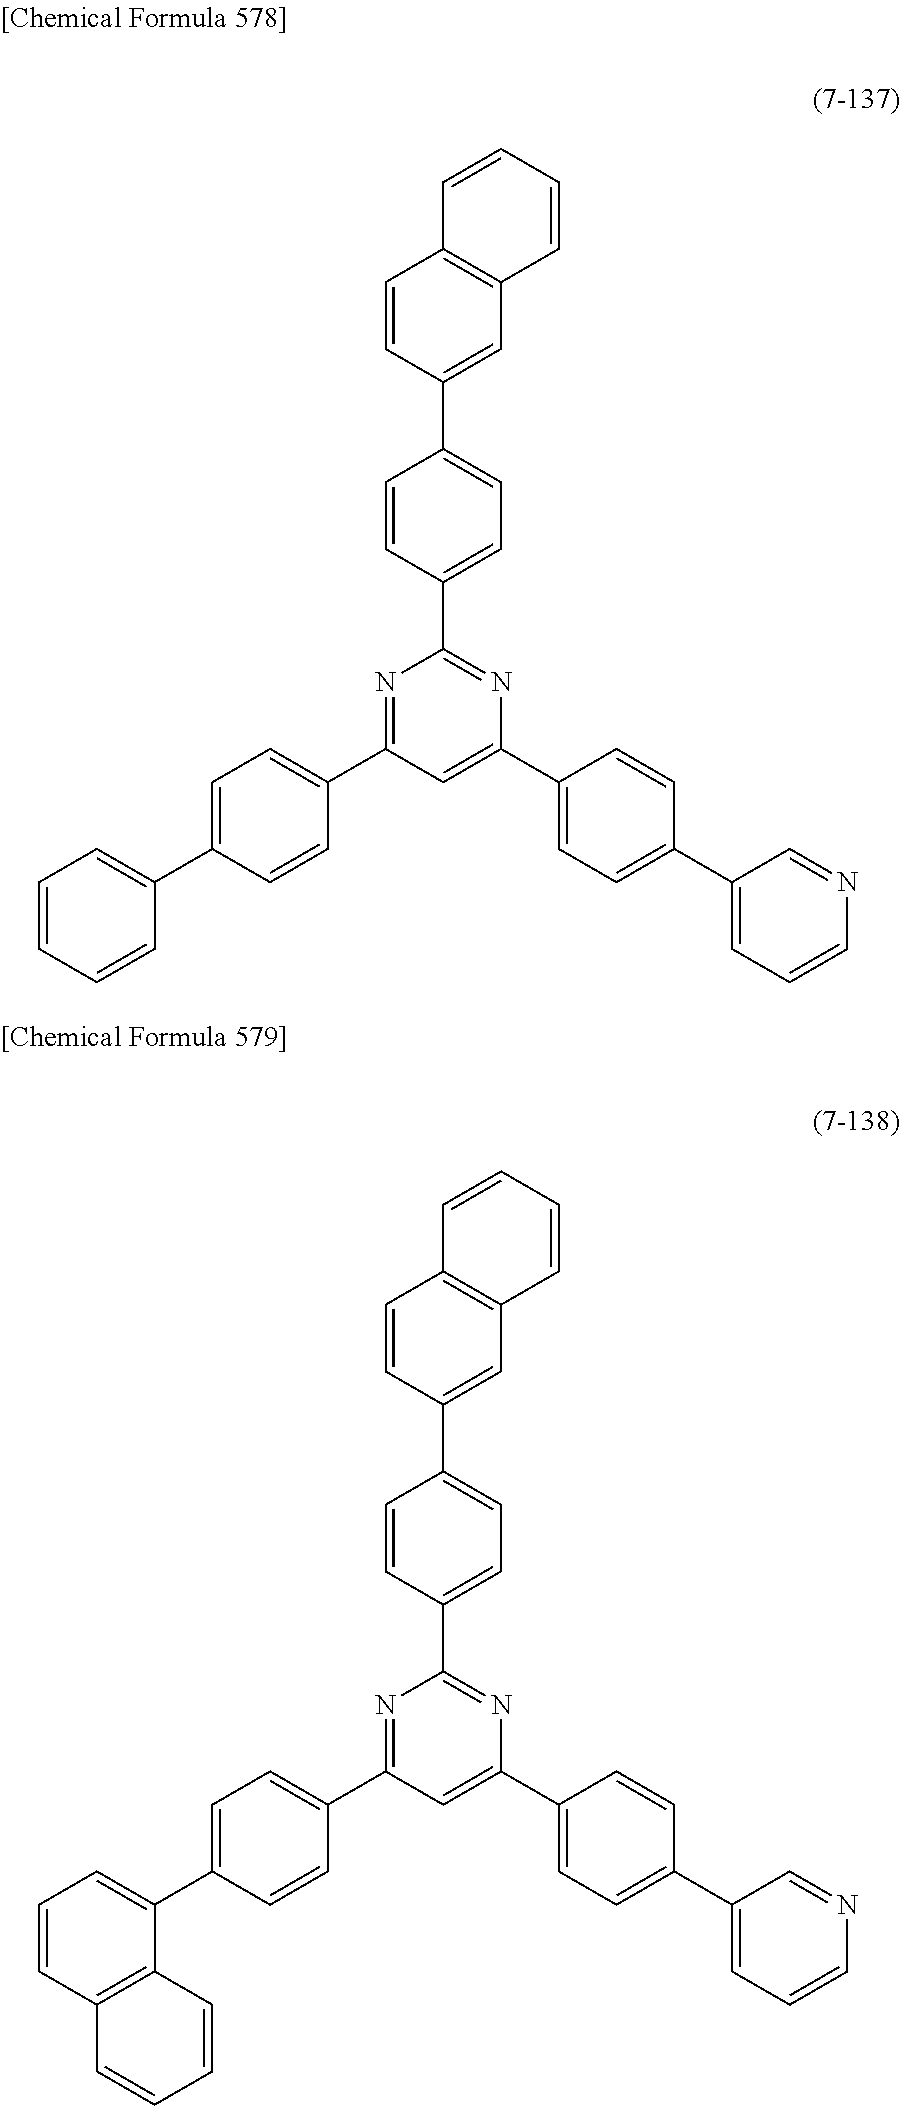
N1=C(C2=CC=C(C3=CC=CC=C3)C=C2)C=C(C2=CC=C(C3=CC=CN=C3)C=C2)N=C1C1=CC=C(C2=CC3=C(C=C2)C=CC=C3)C=C1.N1=C(C2=CC=C(C3=CC=CC4=C3C=CC=C4)C=C2)C=C(C2=CC=C(C3=CC=CN=C3)C=C2)N=C1C1=CC=C(C2=CC3=C(C=C2)C=CC=C3)C=C1
